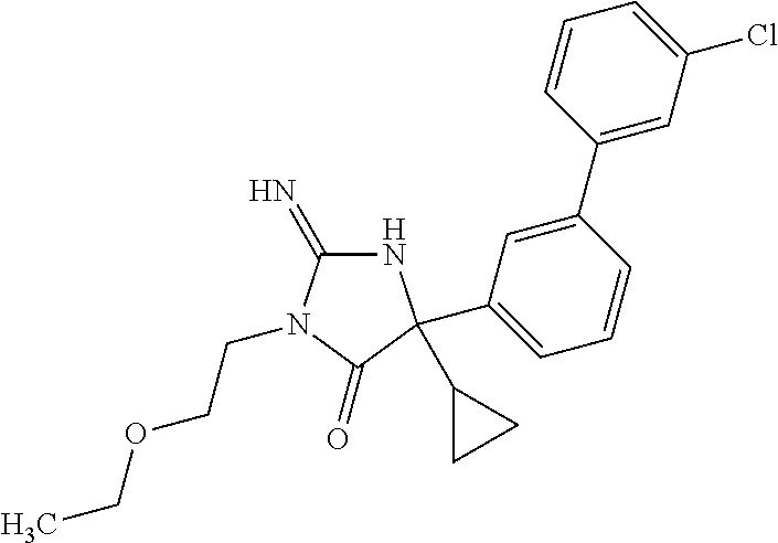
N1C(=N)N(CCOCC)C(=O)C1(C1CC1)C1=CC=CC(C2=CC(Cl)=CC=C2)=C1
